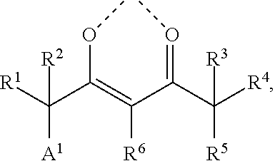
[R1]C(C(=C(C(C([R4])([R5])[R3])=OC)[R6])OC)([A1])[R2]
